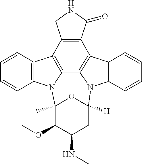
C12=C(CNC1=O)C1=C3N(C4=C1C=CC=C4)C1(C)C(OC)C(NC)CC([H])(N4C5=C(C2=C34)C=CC=C5)O1
